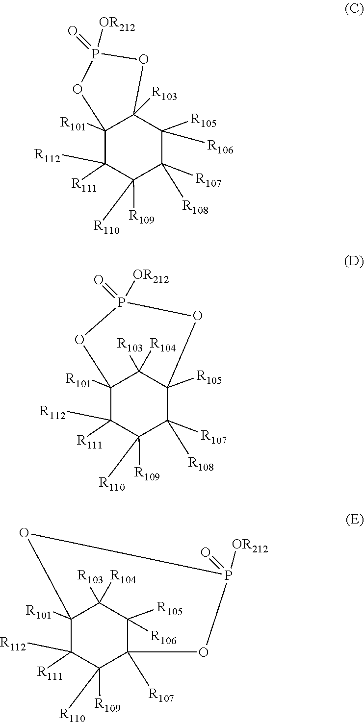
C12([R101])C([R111])([R112])C([R110])([R109])C([R107])([R108])C([R105])([R106])C1([R103])OP([OR212])(=O)O2.C12([R101])C([R111])([R112])C([R110])([R109])C([R107])([R108])C([R105])(C1([R104])[R103])OP([OR212])(=O)O2.C12([R101])C([R111])([R112])C([R110])([R109])C([R107])(C([R105])([R106])C1([R104])[R103])OP([OR212])(=O)O2
